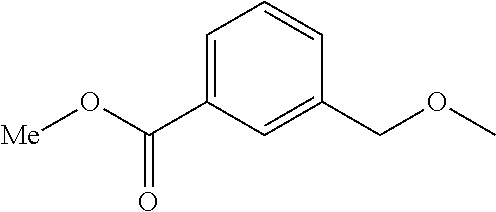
C1=C(C(O[Me])=O)C=C(COC)C=C1
